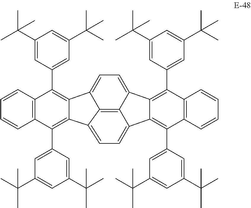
C12=C(C3=CC(C(C)(C)C)=CC(C(C)(C)C)=C3)C3=C(C(C4=CC(C(C)(C)C)=CC(C(C)(C)C)=C4)=C1C1=CC=C4C5=C(C6=CC(C(C)(C)C)=CC(C(C)(C)C)=C6)C6=C(C(C7=CC(C(C)(C)C)=CC(C(C)(C)C)=C7)=C5C5=CC=C2C1=C54)C=CC=C6)C=CC=C3
